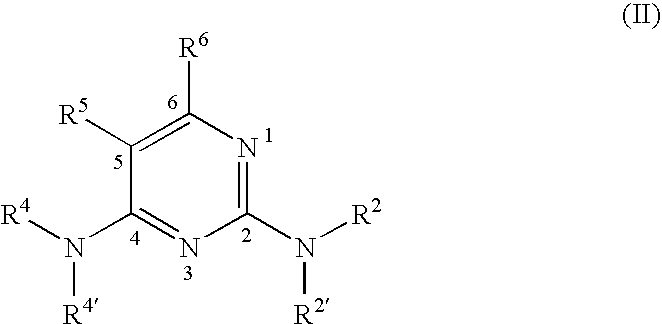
C1([R5])=C([R6])N=C(N([R2])[R2])N=C1N([R4])[R4]
